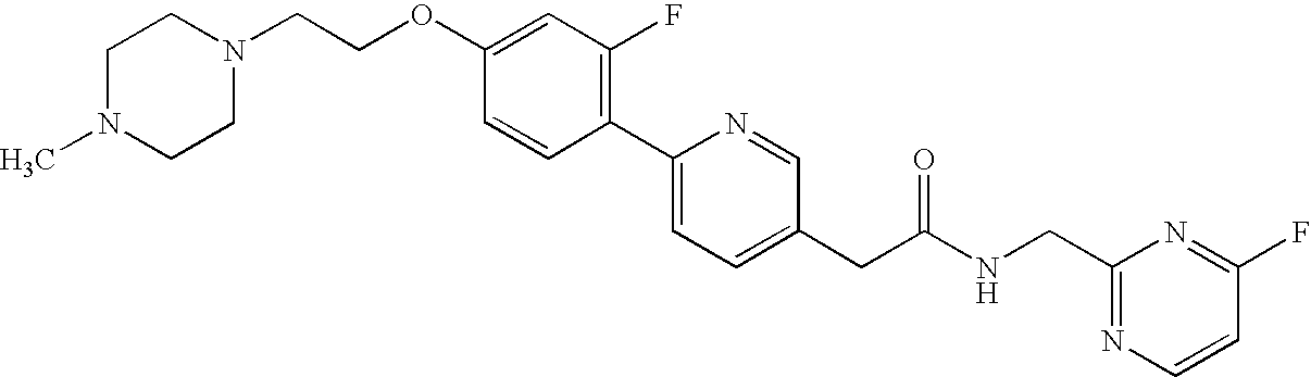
C1=CC(C2=CC=C(CC(NCC3=NC=CC(F)=N3)=O)C=N2)=C(F)C=C1OCCN1CCN(C)CC1
